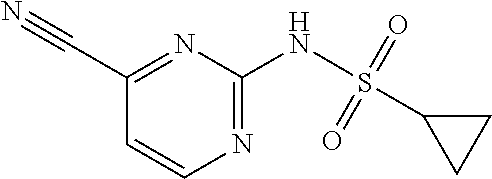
N(C1=NC=CC(C#N)=N1)S(C1CC1)(=O)=O
